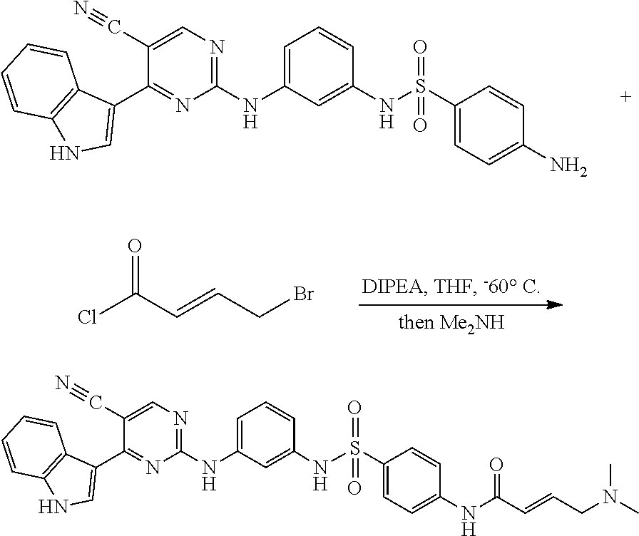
C1(NC2=CC=CC(NS(C3=CC=C(N)C=C3)(=O)=O)=C2)=NC=C(C#N)C(C2=CNC3=C2C=CC=C3)=N1.ClC(C=CCBr)=O.C1(NC2=CC=CC(NS(C3=CC=C(NC(C=CCN(C)C)=O)C=C3)(=O)=O)=C2)=NC=C(C#N)C(C2=CNC3=C2C=CC=C3)=N1
